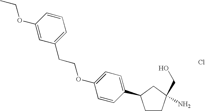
C1CC(CO)(N)CC1C1=CC=C(OCCC2=CC=CC(OCC)=C2)C=C1.Cl
